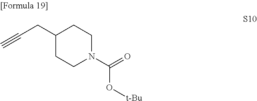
C1(CC#C)CCN(C(=O)O[t-Bu])CC1
